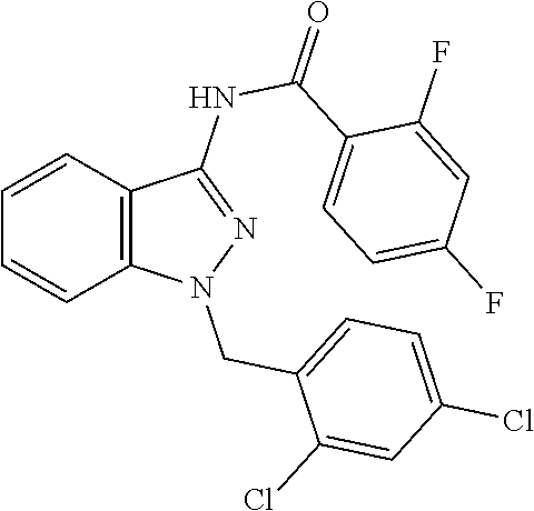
C1=CC2=C(C=C1)N(CC1=CC=C(Cl)C=C1Cl)N=C2NC(C1=CC=C(F)C=C1F)=O
